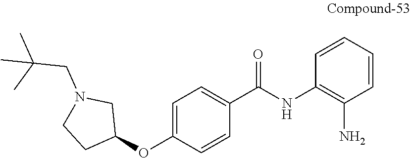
C1=C(OC2CN(CC(C)(C)C)CC2)C=CC(C(NC2=C(N)C=CC=C2)=O)=C1
